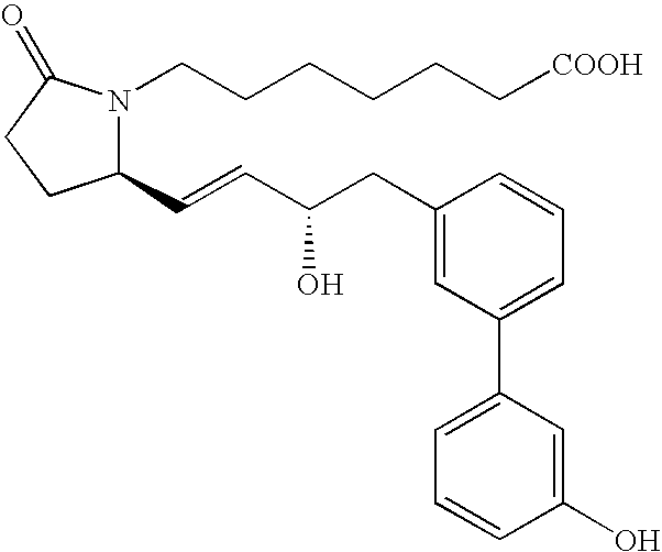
N1(CCCCCC[COOH])C(C=CC(CC2=CC(C3=CC=CC(O)=C3)=CC=C2)O)CCC1=O
